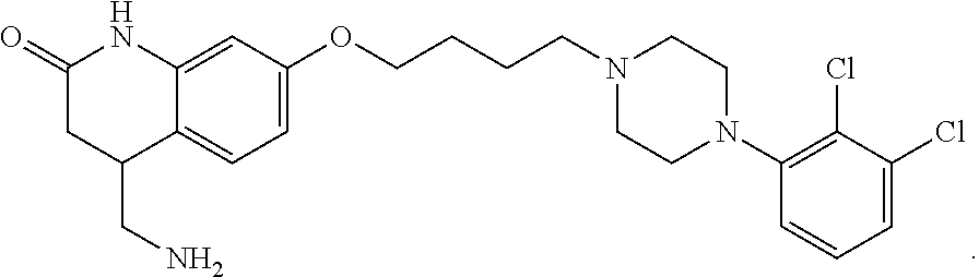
C1(OCCCCN2CCN(C3=C(Cl)C(Cl)=CC=C3)CC2)=CC=C2C(=C1)NC(=O)CC2CN
